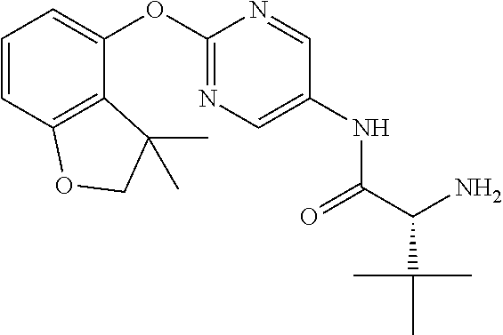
C1=CC2=C(C(OC3=NC=C(NC(C(C(C)(C)C)N)=O)C=N3)=C1)C(C)(C)CO2
